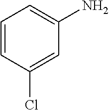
C1=CC(Cl)=CC(N)=C1
